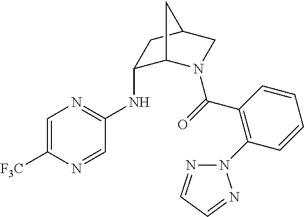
C1=C([F3C])N=CC(NC2C3N(C(=O)C4=C(N5N=CC=N5)C=CC=C4)CC(C2)C3)=N1
